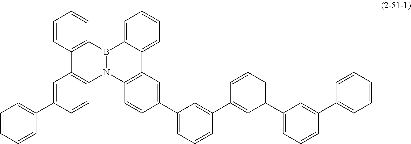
N12B(C3=C(C=CC=C3)C3=C1C=CC(C1=CC=CC=C1)=C3)C1=CC=CC=C1C1=C2C=CC(C2=CC=CC(C3=CC(C4=CC=CC(C5=CC=CC=C5)=C4)=CC=C3)=C2)=C1
